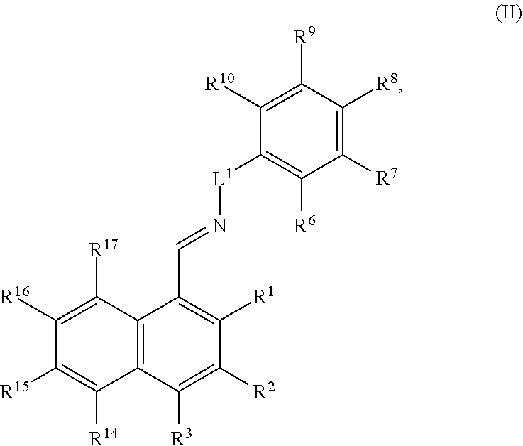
C12=C(C(C=N[L1]C3=C([R6])C([R7])=C([R8])C([R9])=C3[R10])=C([R1])C([R2])=C1[R3])C([R17])=C([R16])C([R15])=C2[R14]
